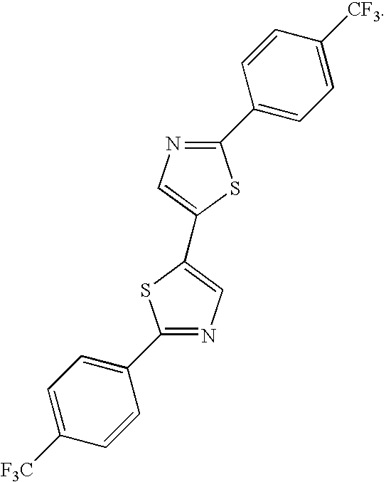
C1=CC(C2=NC=C(C3=CN=C(C4=CC=C([CF3])C=C4)S3)S2)=CC=C1[F3C]
